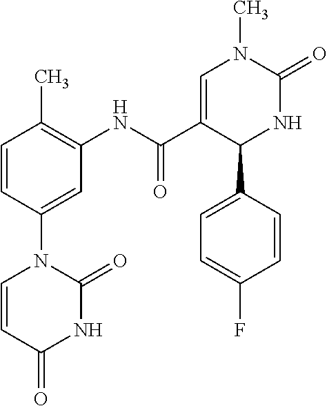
C1=CC(C)=C(NC(C2=CN(C)C(=O)NC2C2=CC=C(F)C=C2)=O)C=C1N1C=CC(=O)NC1=O
